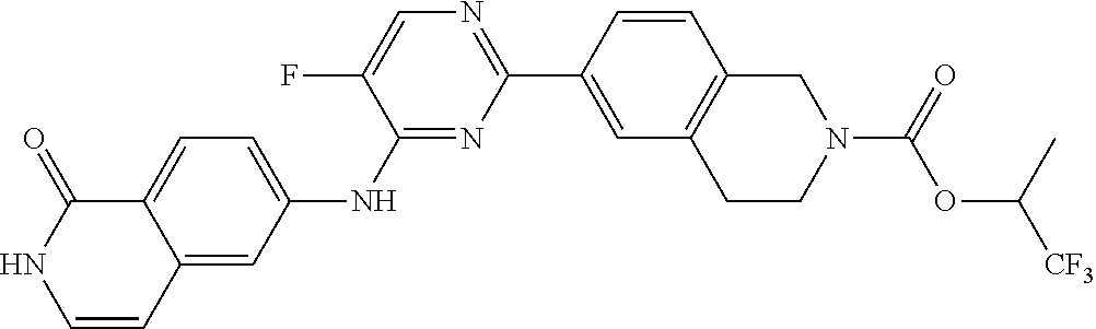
C1(NC2=CC=C3C(=C2)C=CNC3=O)=NC(C2=CC3=C(C=C2)CN(C(OC(C)[CF3])=O)CC3)=NC=C1F
